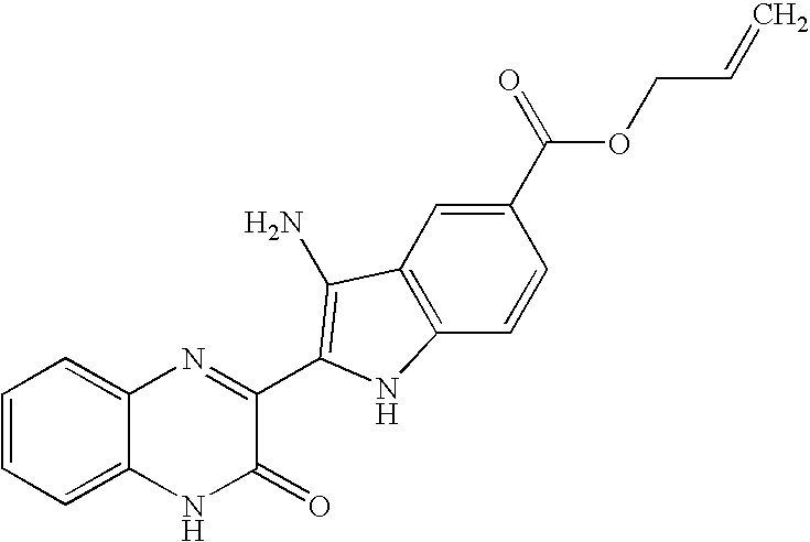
C1=C2C(=CC=C1)N=C(C1=C(N)C3=C(C=CC(C(=O)OCC=C)=C3)N1)C(=O)N2
